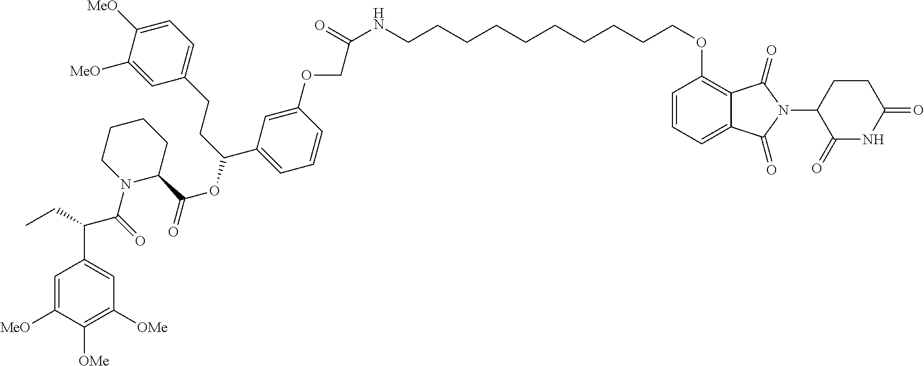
C1=C([MeO])C([OMe])=C([OMe])C=C1C(C(N1C(C(OC(C2=CC=CC(OCC(NCCCCCCCCCCOC3=C4C(=CC=C3)C(=O)N(C3CCC(=O)NC3=O)C4=O)=O)=C2)CCC2=CC=C([MeO])C([MeO])=C2)=O)CCCC1)=O)CC
